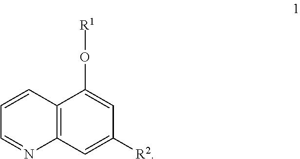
C12=C(C=C([R2])C=C1O[R1])N=CC=C2
